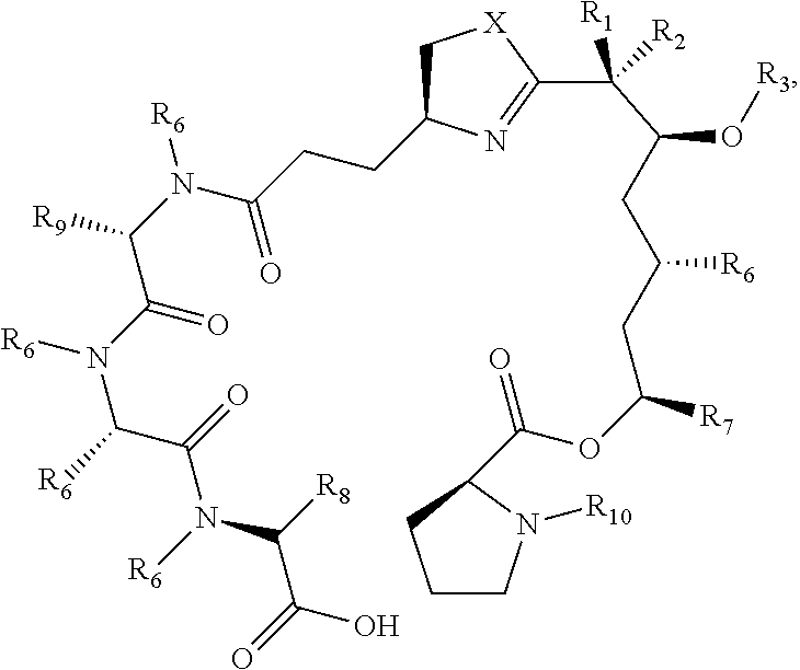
C(N(C(C(=O)N(C(C(O)=O)[R8])[R6])[R6])[R6])(=O)C([R9])N([R6])C(CCC1C[X]C(C([R1])([R2])C(CC(CC(OC(=O)C2CCCN2[R10])[R7])[R6])O[R3])=N1)=O
